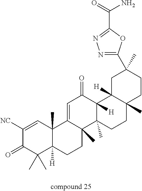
C1([NC])=CC2(C)C([H])(C(C)(C)C1=O)CCC1(C)C2=CC(=O)C2([H])C1(C)CCC1(C)C2([H])CC(C)(C2=NN=C(C(N)=O)O2)CC1
